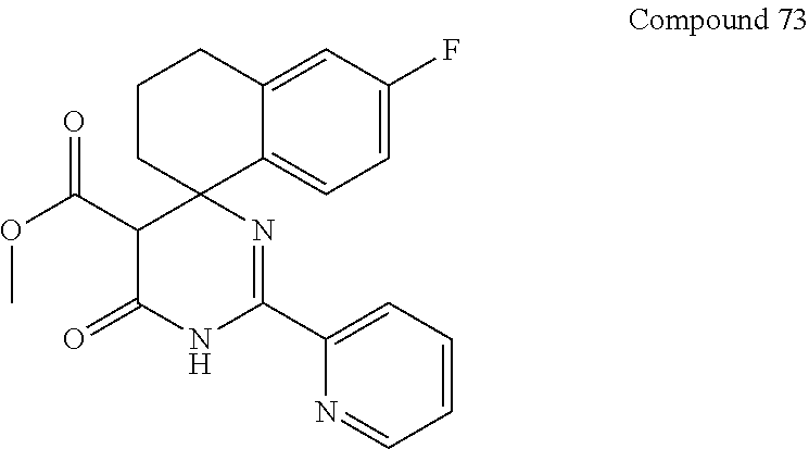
C1=C2C3(CCCC2=CC(F)=C1)C(C(OC)=O)C(=O)NC(C1=CC=CC=N1)=N3
